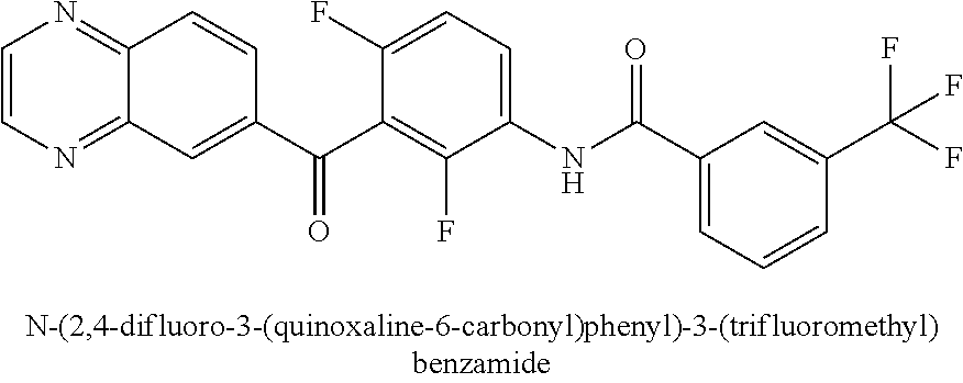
N1=C2C(=NC=C1)C=CC(C(C1=C(F)C(NC(C3=CC=CC(C(F)(F)F)=C3)=O)=CC=C1F)=O)=C2
